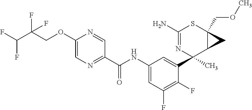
C1(N)=NC(C2=CC(NC(C3=NC=C(OCC(C(F)F)(F)F)N=C3)=O)=CC(F)=C2F)(C)C2C(COC)(S1)C2
